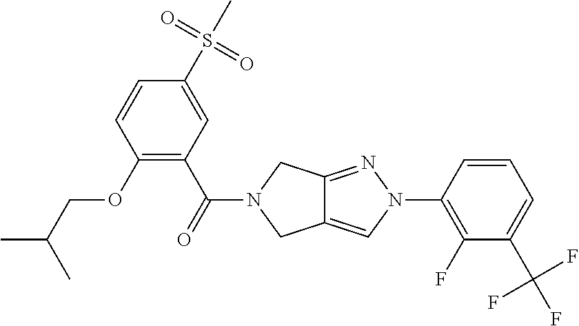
C1(S(C)(=O)=O)=CC(C(=O)N2CC3=CN(C4=C(F)C(C(F)(F)F)=CC=C4)N=C3C2)=C(OCC(C)C)C=C1
